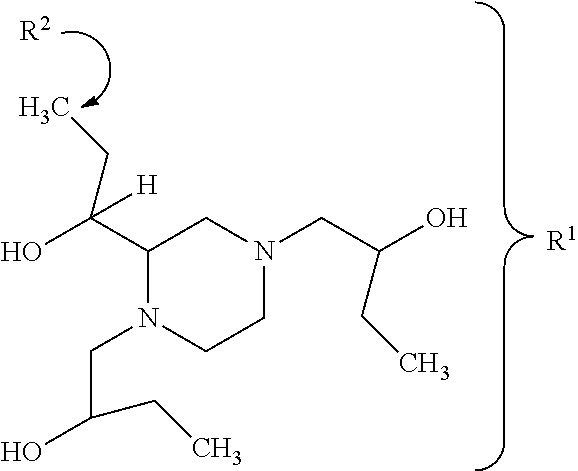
[R1].OC(C1N(CC(CC)O)CCN(CC(CC)O)C1)(CC)[H].[R2]
